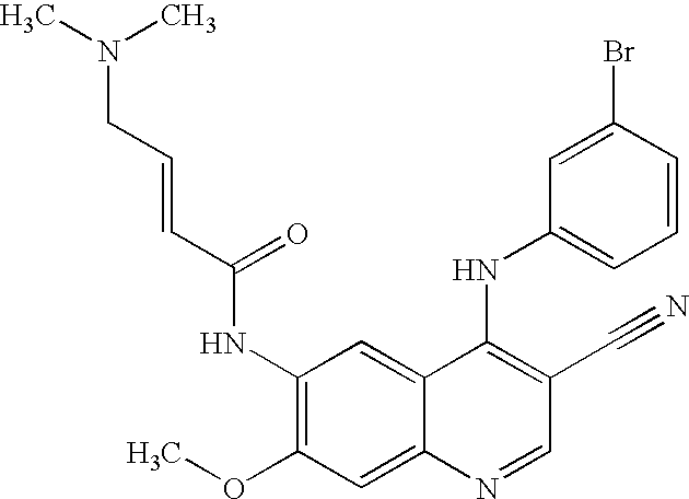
C1(NC(C=CCN(C)C)=O)=C(OC)C=C2C(=C1)C(NC1=CC=CC(Br)=C1)=C(C#N)C=N2
